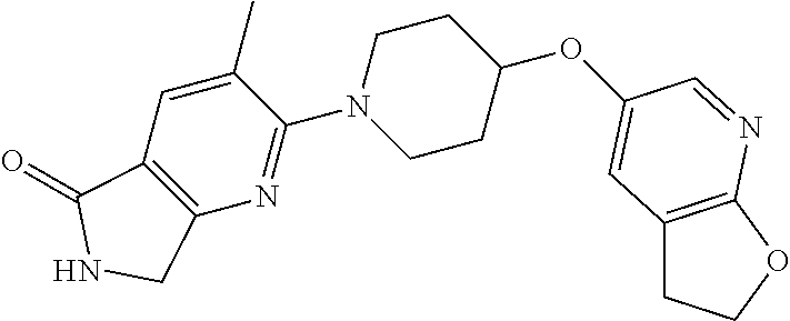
O(C1CCN(C2=NC3=C(C=C2C)C(=O)NC3)CC1)C1=CC2=C(OCC2)N=C1
